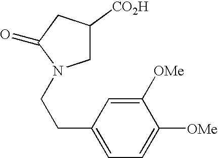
C1C([CO2H])CC(=O)N1CCC1=CC=C([OMe])C([OMe])=C1
